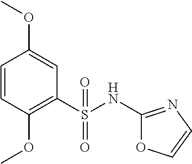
C1=CC(OC)=C(S(NC2=NC=CO2)(=O)=O)C=C1OC
